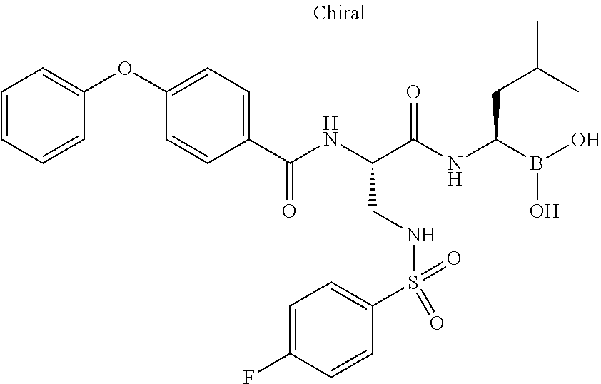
C1(C(NC(C(NC(B(O)O)CC(C)C)=O)CNS(=O)(C2=CC=C(F)C=C2)=O)=O)=CC=C(OC2=CC=CC=C2)C=C1
